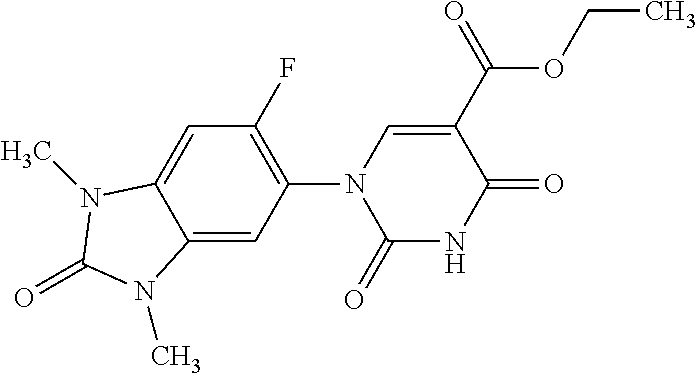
C1(=O)NC(=O)C(C(OCC)=O)=CN1C1=C(F)C=C2C(=C1)N(C)C(=O)N2C
